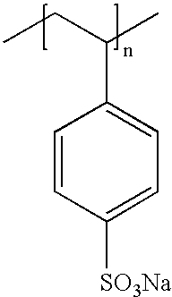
C1=CC([SO3Na])=CC=C1C(CC)C
